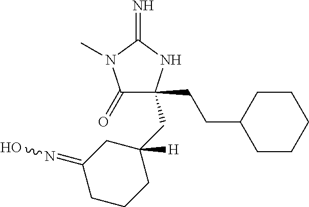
C1CCCCC1CCC1(CC2([H])CCCC(=NO)C2)C(=O)N(C)C(=N)N1
